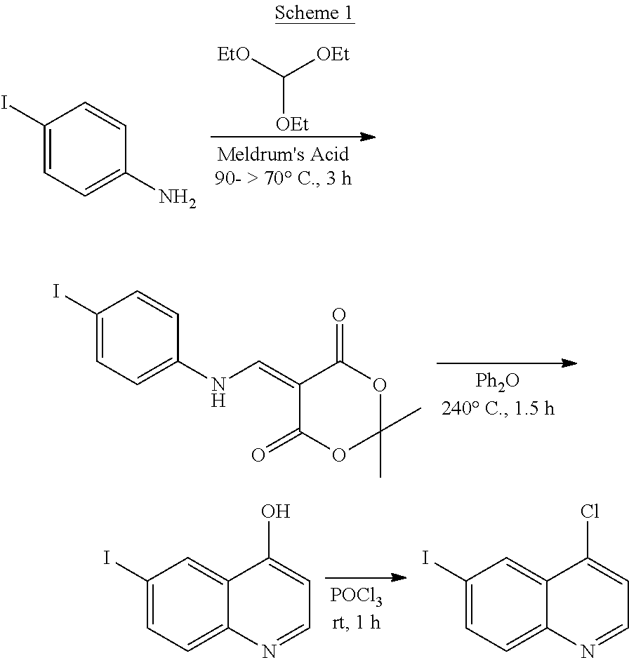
[EtO]C([OEt])[OEt].C1(I)=CC=C(N)C=C1.C1(I)=CC=C(NC=C2C(=O)OC(C)(C)OC2=O)C=C1.C1(I)=CC=C2C(=C1)C(O)=CC=N2.C1(I)=CC=C2C(=C1)C(Cl)=CC=N2
